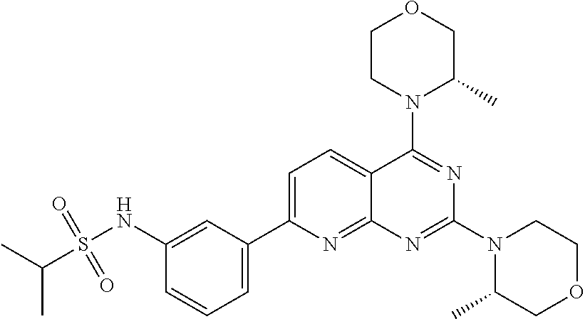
C1=C(C2=CC=CC(NS(C(C)C)(=O)=O)=C2)N=C2C(=C1)C(N1C(C)COCC1)=NC(N1C(C)COCC1)=N2
